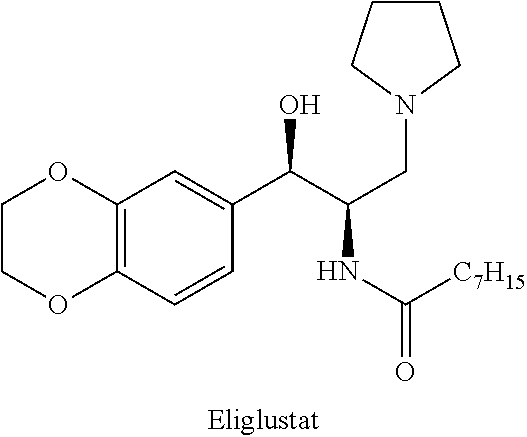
C1COC2=C(O1)C=C(C(C(CN1CCCC1)NC([C7H15])=O)O)C=C2
